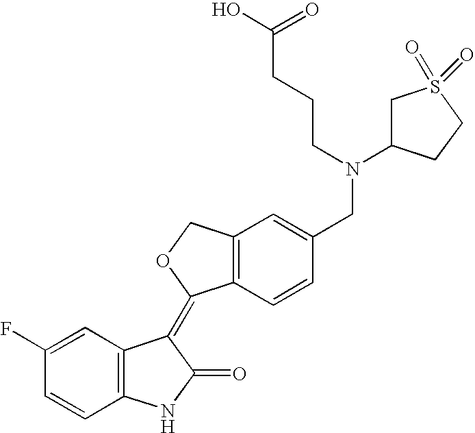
C1=C(F)C=CC2=C1C(=C1C3=C(C=C(CN(CCCC(O)=O)C4CS(=O)(=O)CC4)C=C3)CO1)C(=O)N2
